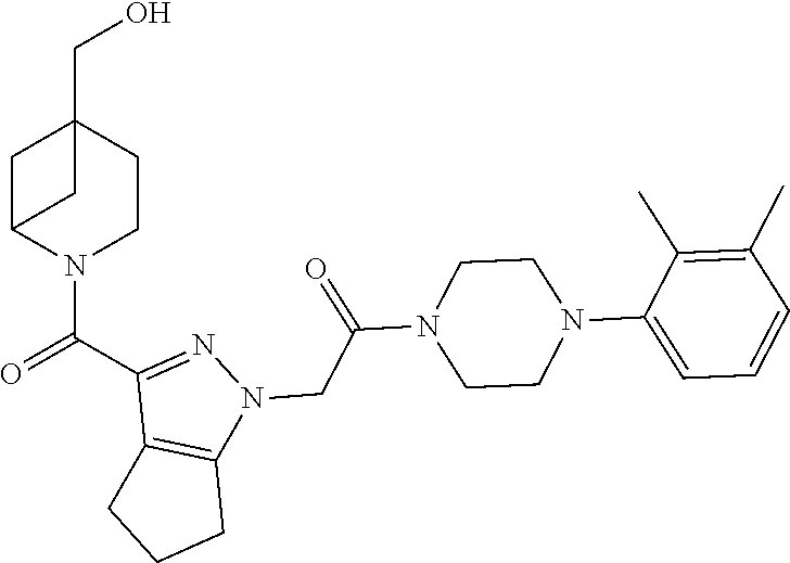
O=C(C1=NN(CC(=O)N2CCN(C3=CC=CC(C)=C3C)CC2)C2=C1CCC2)N1CCC2(CO)CC1C2
